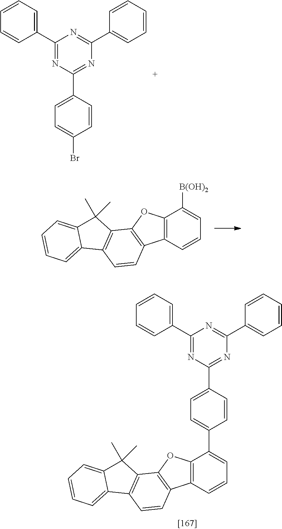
C1(C2=NC(C3=CC=CC=C3)=NC(C3=CC=C(Br)C=C3)=N2)=CC=CC=C1.C12=C(C=CC=C1[B(OH)2])C1=C(O2)C2=C(C=C1)C1=CC=CC=C1C2(C)C.C12=C(C=CC=C1C1=CC=C(C3=NC(C4=CC=CC=C4)=NC(C4=CC=CC=C4)=N3)C=C1)C1=C(O2)C2=C(C=C1)C1=CC=CC=C1C2(C)C
